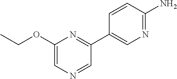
NC1=NC=C(C2=NC(OCC)=CN=C2)C=C1
